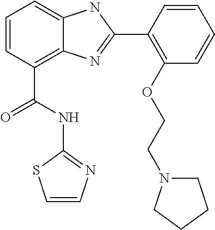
C1=CC(C(NC2=NC=CS2)=O)=C2C(=C1)NC(C1=C(OCCN3CCCC3)C=CC=C1)=N2
